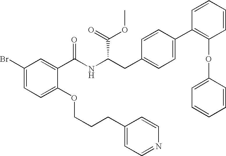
C1=C(Br)C=C(C(NC(CC2=CC=C(C3=C(OC4=CC=CC=C4)C=CC=C3)C=C2)C(=O)OC)=O)C(OCCCC2=CC=NC=C2)=C1
